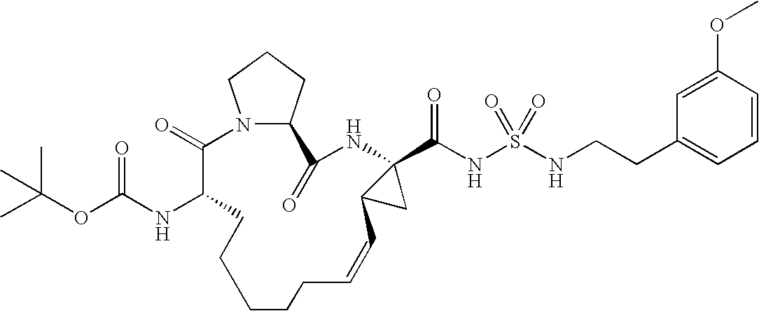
N12C(CCC1)C(=O)NC1(C(NS(=O)(=O)NCCC3=CC=CC(OC)=C3)=O)C(C1)C=CCCCCCC(NC(OC(C)(C)C)=O)C2=O
